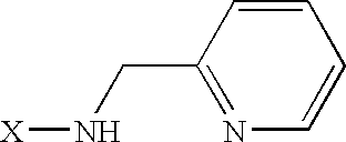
[X]NCC1=NC=CC=C1
